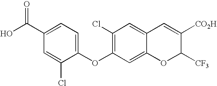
C1(C(O)=O)=CC=C(OC2=C(Cl)C=C3C(=C2)OC([CF3])C([CO2H])=C3)C(Cl)=C1
